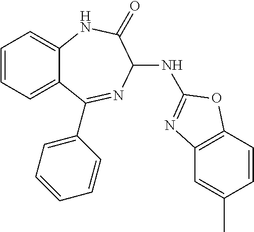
C1=CC=C2C(=C1)NC(=O)C(NC1=NC3=C(C=CC(C)=C3)O1)N=C2C1=CC=CC=C1
